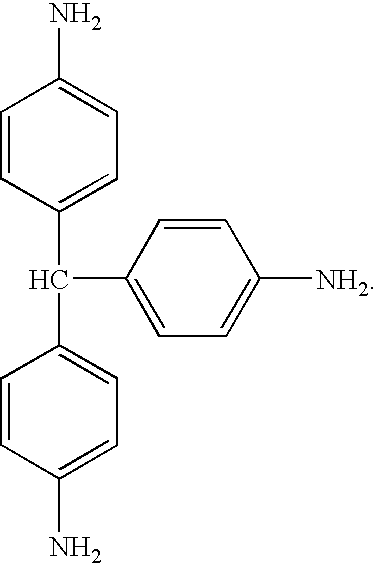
C1=CC(C(C2=CC=C([NH2])C=C2)C2=CC=C(N)C=C2)=CC=C1N
